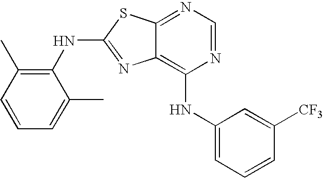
N1=CN=C2C(=C1NC1=CC=CC([CF3])=C1)N=C(NC1=C(C)C=CC=C1C)S2
